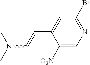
C1([O2N])=CN=C(Br)C=C1C=CN(C)C
